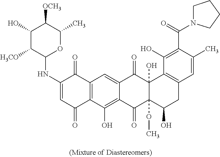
C12=C(C(O)=C3C(=C1)C(=O)C1(O)C(OC)(C3=O)C(O)CC3=C1C(O)=C(C(=O)N1CCCC1)C(C)=C3)C(=O)C=C(NC1OC(C)C([OCH3])C(O)C1[H3CO])C2=O
